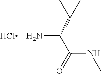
NC(C(NC)=O)C(C)(C)C
